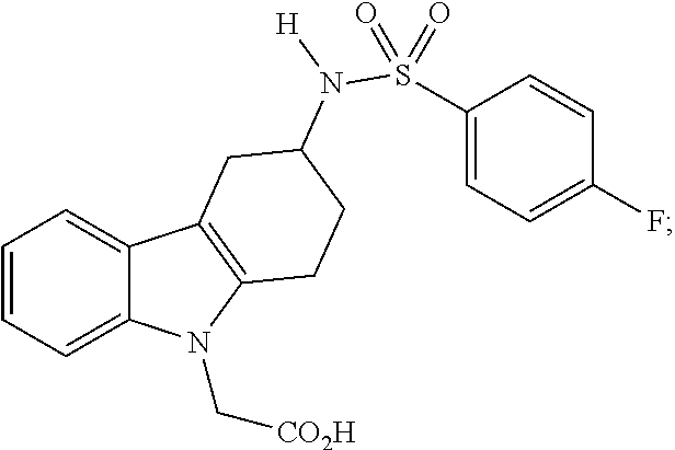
C1=CC=C2C(=C1)C1=C(N2C[CO2H])CCC(N([H])S(C2=CC=C(F)C=C2)(=O)=O)C1
